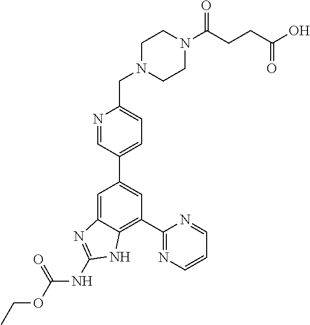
C1=C2C(=C(C3=NC=CC=N3)C=C1C1=CC=C(CN3CCN(C(CCC(O)=O)=O)CC3)N=C1)NC(NC(OCC)=O)=N2
